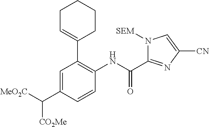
[CO2Me]C([MeO2C])C1=CC(C2=CCCCC2)=C(NC(C2=NC([CN])=CN2[SEM])=O)C=C1
